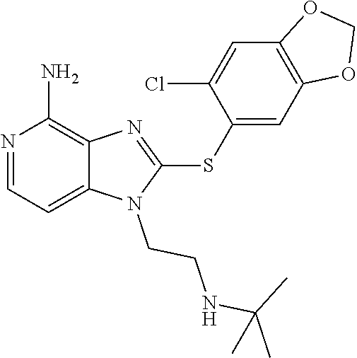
N1=CC=C2C(=C1N)N=C(SC1=CC3=C(C=C1Cl)OCO3)N2CCNC(C)(C)C
